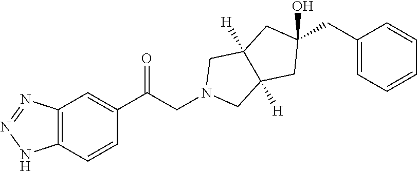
C1(CC2=CC=CC=C2)(O)CC2([H])C([H])(CN(CC(C3=CC4=C(C=C3)NN=N4)=O)C2)C1
